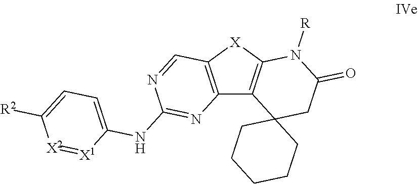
C12=C([X]C3=C1C1(CC(=O)N3[R])CCCCC1)C=NC(NC1=CC=C([R2])[X2]=[X1]1)=N2
